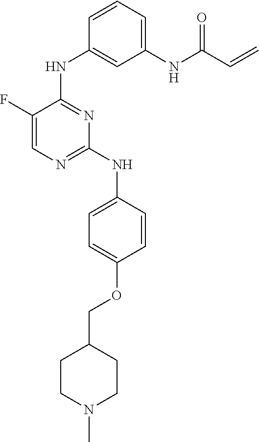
C1(F)=CN=C(NC2=CC=C(OCC3CCN(C)CC3)C=C2)N=C1NC1=CC(NC(C=C)=O)=CC=C1
